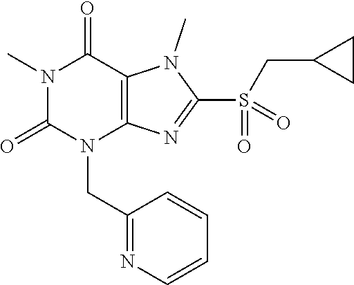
N1(C)C(=O)N(CC2=NC=CC=C2)C2=C(C1=O)N(C)C(S(=O)(CC1CC1)=O)=N2
